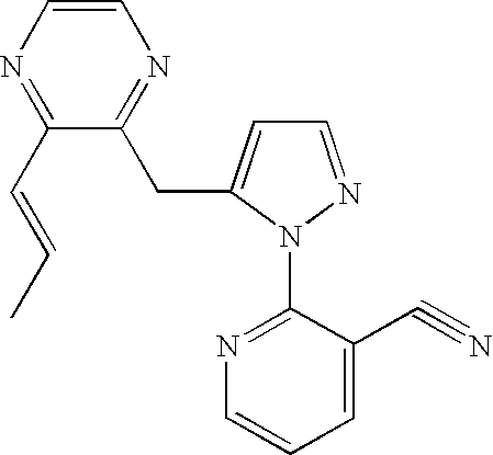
C1(C=CC)=NC=CN=C1CC1=CC=NN1C1=NC=CC=C1C#N
